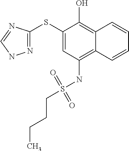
C1(SC2=NNC=N2)=CC(NS(CCCC)(=O)=O)=C2C(=C1O)C=CC=C2
